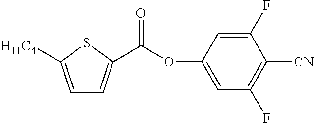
C1=C(OC(=O)C2=CC=C([H11C4])S2)C=C(F)C([CN])=C1F
